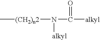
C[(CH2)n2]N(C([alkyl])=O)[alkyl]
